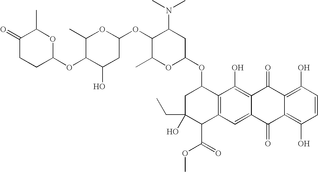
C1(=O)CCC(OC2C(O)CC(OC3C(C)OC(OC4CC(O)(CC)C(C(=O)OC)C5=C4C(O)=C4C(=C5)C(=O)C5=C(O)C=CC(O)=C5C4=O)CC3N(C)C)OC2C)OC1C
